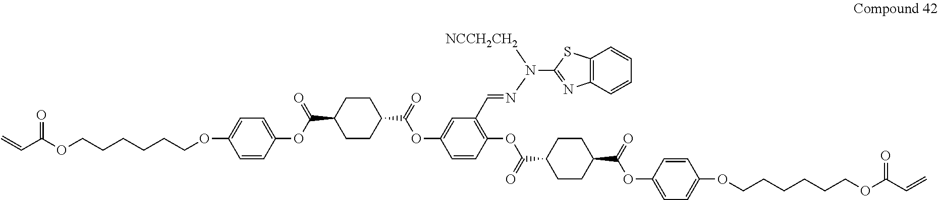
C(C(OCCCCCCOC1=CC=C(OC(C2CCC(C(=O)OC3=CC(C=NN(C4=NC5=C(S4)C=CC=C5)[NCCH2CH2])=C(OC(C4CCC(C(OC5=CC=C(OCCCCCCOC(C=C)=O)C=C5)=O)CC4)=O)C=C3)CC2)=O)C=C1)=O)=C
